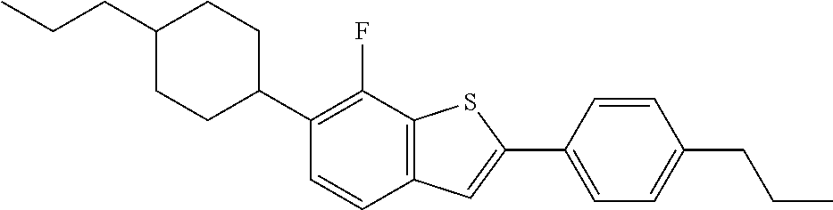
CCCC1CCC(C2=C(F)C3=C(C=C2)C=C(C2=CC=C(CCC)C=C2)S3)CC1
